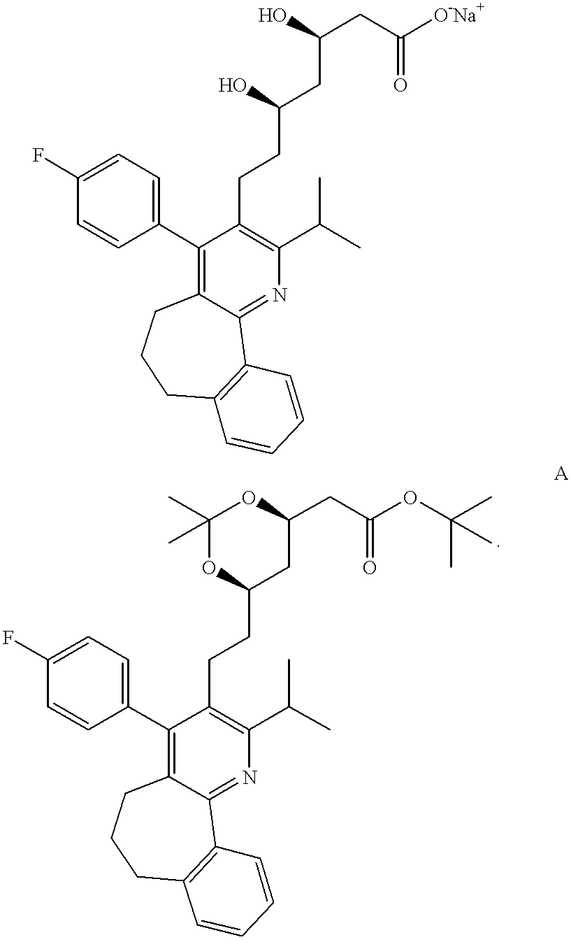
C1(F)=CC=C(C2=C3C(=NC(C(C)C)=C2CCC(CC(CC([O-Na+])=O)O)O)C2=C(CCC3)C=CC=C2)C=C1.C1(F)=CC=C(C2=C3C(=NC(C(C)C)=C2CCC2CC(CC(OC(C)(C)C)=O)OC(C)(C)O2)C2=C(CCC3)C=CC=C2)C=C1
